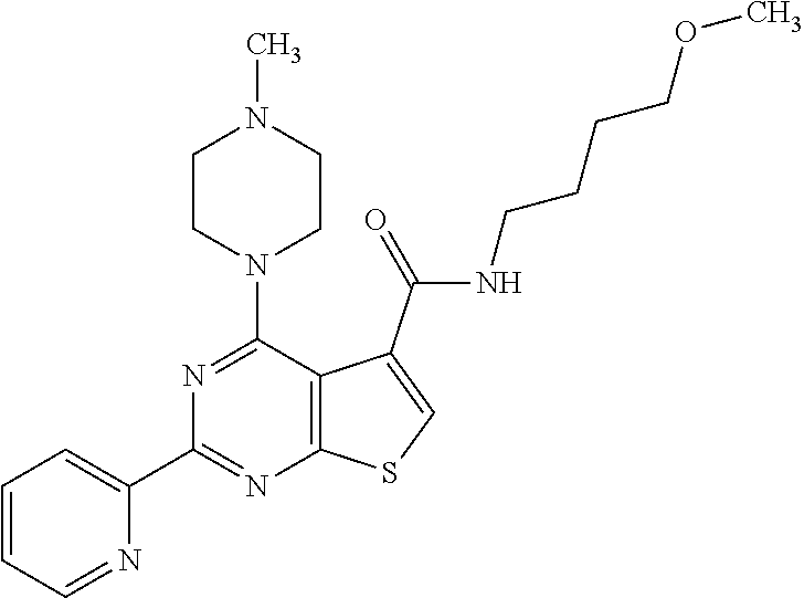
N1=C(N2CCN(C)CC2)C2=C(N=C1C1=CC=CC=N1)SC=C2C(NCCCCOC)=O
